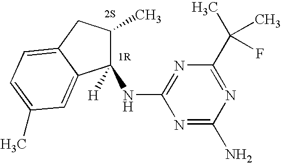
C1([H])(NC2=NC(C(C)(C)F)=NC(N)=N2)C(C)CC2=CC=C(C)C=C12
